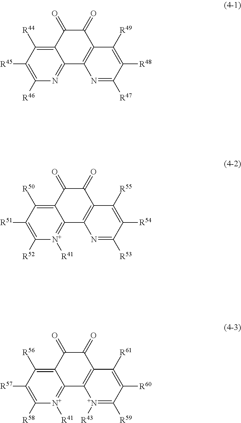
C12=C([R44])C([R45])=C([R46])N=C1C1=C(C(=O)C2=O)C([R49])=C([R48])C([R47])=N1.C12=C([R50])C([R51])=C([R52])[N+]([R41])=C1C1=C(C(=O)C2=O)C([R55])=C([R54])C([R53])=N1.C12=C([R56])C([R57])=C([R58])[N+]([R41])=C1C1=C(C(=O)C2=O)C([R61])=C([R60])C([R59])=[N+]1[R43]
